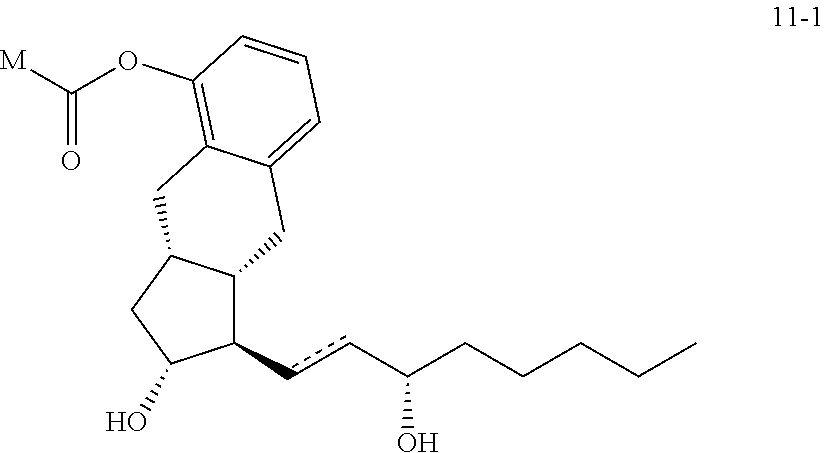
C12C(ccC(CCCCC)O)C(O)CC1CC1=C(OC([M])=O)C=CC=C1C2
